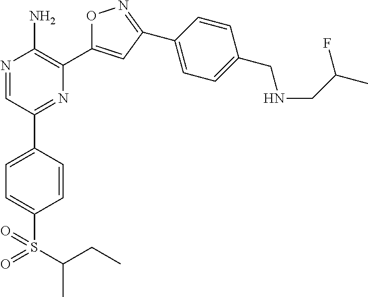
N1=CC(C2=CC=C(S(C(C)CC)(=O)=O)C=C2)=NC(C2=CC(C3=CC=C(CNCC(C)F)C=C3)=NO2)=C1N
